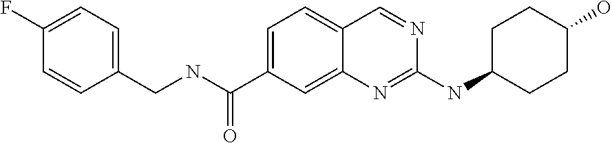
C1=C(C(NCC2=CC=C(F)C=C2)=O)C=C2C(=C1)C=NC(NC1CCC(O)CC1)=N2
